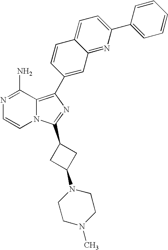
N1=C(N)C2=C(C3=CC4=NC(C5=CC=CC=C5)=CC=C4C=C3)N=C(C3CC(N4CCN(C)CC4)C3)N2C=C1
